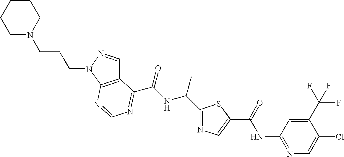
C12=C(N(CCCN3CCCCC3)N=C1)N=CN=C2C(=O)NC(C)C1=NC=C(C(NC2=NC=C(Cl)C(C(F)(F)F)=C2)=O)S1
